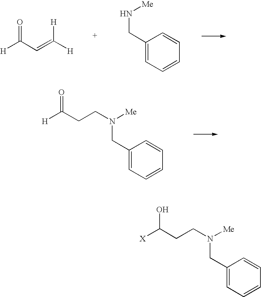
[H]C(C=C([H])[H])=O.C1(CN[Me])=CC=CC=C1.[H]C(CCN([Me])CC1=CC=CC=C1)=O.[X]C(CCN([Me])CC1=CC=CC=C1)O
